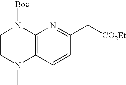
C12=C(C=CC(C[CO2Et])=N1)N(C)CCN2[Boc]
